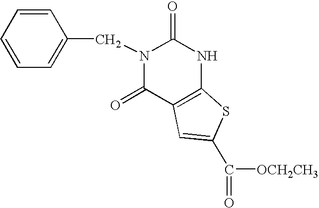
C1=CC=CC=C1CN1C(=O)C2=C(NC1=O)SC(C(=O)[OCH2CH3])=C2
